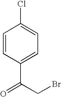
C1=CC(C(CBr)=O)=CC=C1Cl
